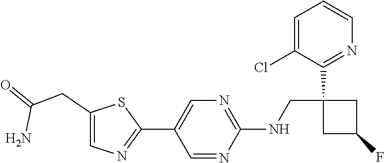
C1=C(Cl)C(C2(CNC3=NC=C(C4=NC=C(CC(=O)N)S4)C=N3)CC(F)C2)=NC=C1
